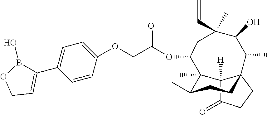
C1(OCC(OC2C3(C)C(C)CCC4(C3([H])C(=O)CC4)C(C)C(O)C(C=C)(C)C2)=O)=CC=C(C2=CCOB2O)C=C1
